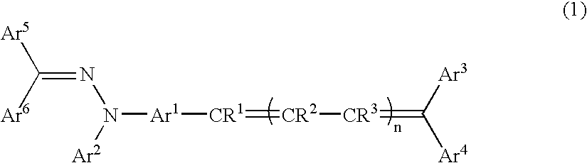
C(=NN([Ar2])[Ar1][CR1]=[CR2][CR3]=C([Ar4])[Ar3])([Ar6])[Ar5]
